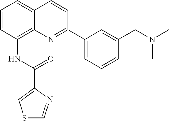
C1=CC(NC(C2=CSC=N2)=O)=C2C(=C1)C=CC(C1=CC=CC(CN(C)C)=C1)=N2
